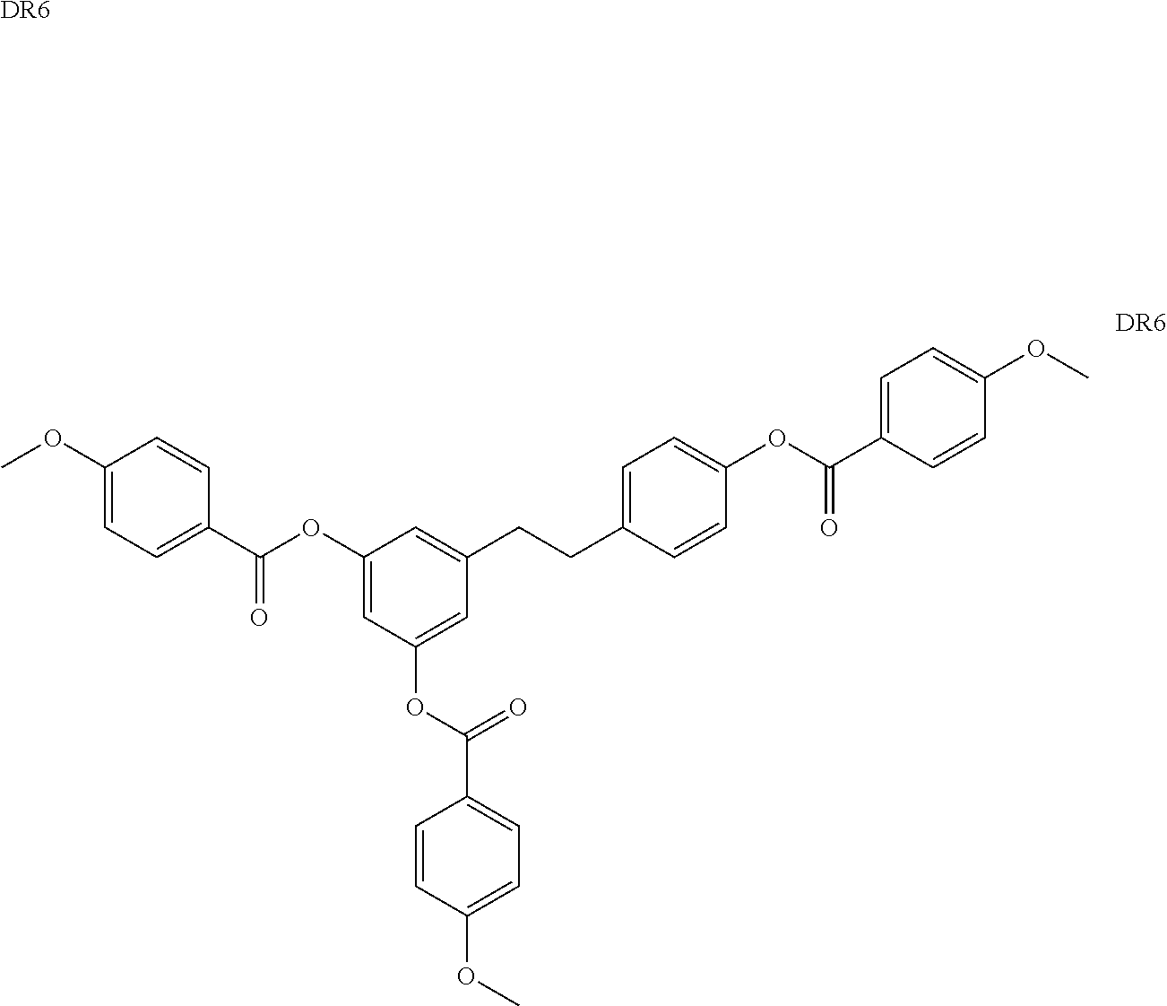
C1(C(OC2=CC(OC(C3=CC=C(OC)C=C3)=O)=CC(CCC3=CC=C(OC(=O)C4=CC=C(OC)C=C4)C=C3)=C2)=O)=CC=C(OC)C=C1.[DR6]
